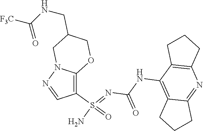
C(NC1=C2C(=NC3=C1CCC3)CCC2)(N=S(N)(=O)C1=C2N(N=C1)CC(CNC([F3C])=O)CO2)=O
